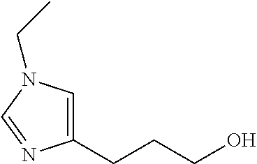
C1(CCCO)=CN(CC)C=N1
